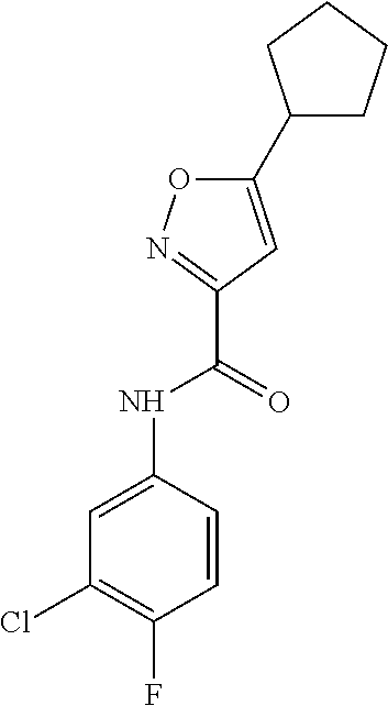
C1(NC(C2=NOC(C3CCCC3)=C2)=O)=CC(Cl)=C(F)C=C1
